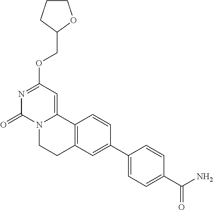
N1=C(OCC2OCCC2)C=C2N(C1=O)CCC1=C2C=CC(C2=CC=C(C(N)=O)C=C2)=C1
